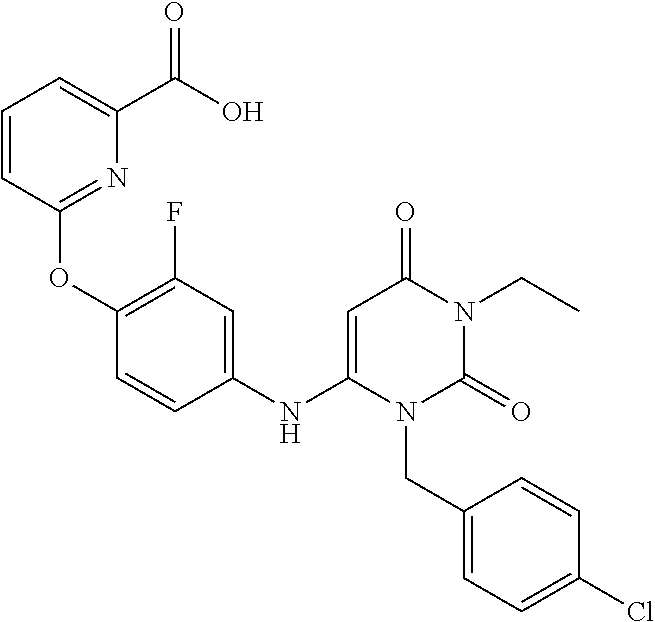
C1(NC2=CC(=O)N(CC)C(=O)N2CC2=CC=C(Cl)C=C2)=CC(F)=C(OC2=NC(C(O)=O)=CC=C2)C=C1
